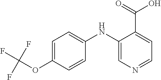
C1=C(OC(F)(F)F)C=CC(NC2=CN=CC=C2C(=O)O)=C1
